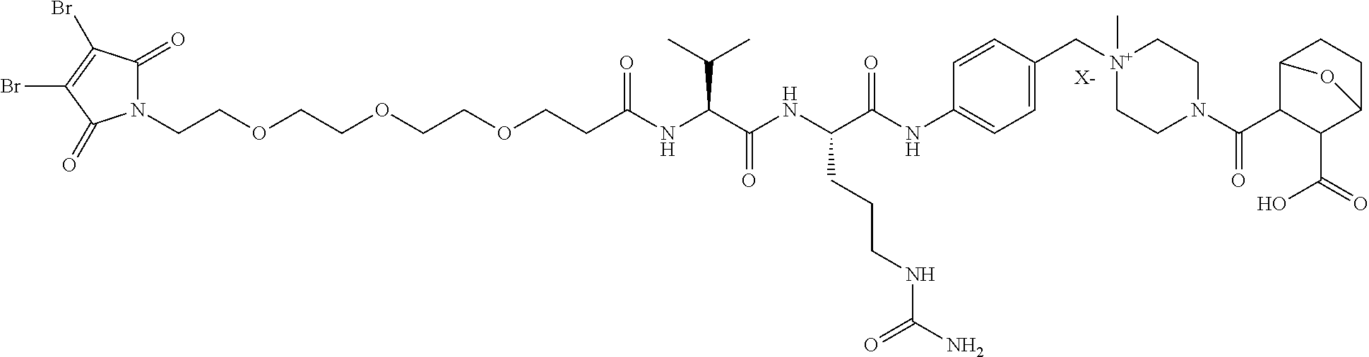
N1(CCOCCOCCOCCC(NC(C(NC(C(NC2=CC=C(C[N+]3(C)CCN(C(C4C(C(=O)O)C5CCC4O5)=O)CC3)C=C2)=O)CCCNC(N)=O)=O)C(C)C)=O)C(=O)C(Br)=C(Br)C1=O.[X-]
